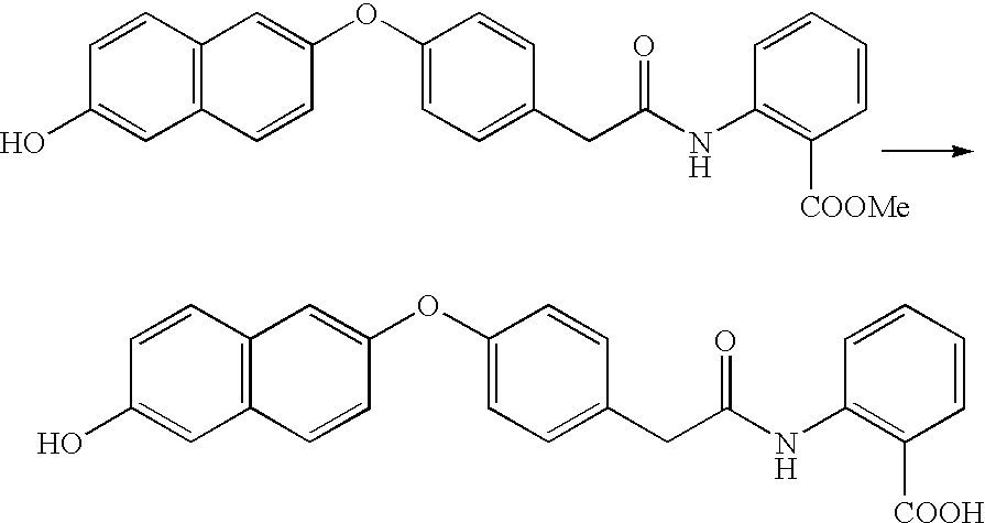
C12=C(C=CC(O)=C1)C=C(OC1=CC=C(CC(NC3=C([COOMe])C=CC=C3)=O)C=C1)C=C2.C12=C(C=CC(O)=C1)C=C(OC1=CC=C(CC(NC3=C([COOH])C=CC=C3)=O)C=C1)C=C2
